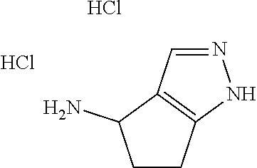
C1CC2=C(C1N)C=NN2.Cl.Cl
